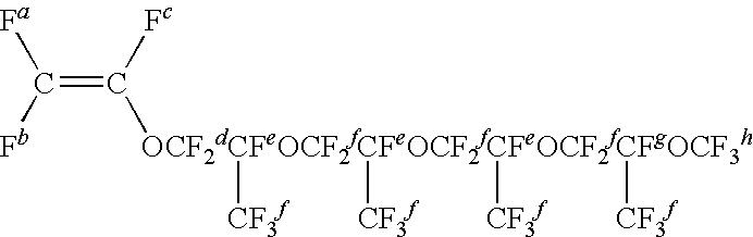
C(=C([Fc])[OCF2dCFeOCF2fCFeOCF2fCFeOCF2fCFgOCF3h]([CF3f])([CF3f])([CF3f])[CF3f])([Fb])[Fa]
